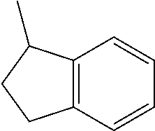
C12=C(C=CC=C1)CCC2C
